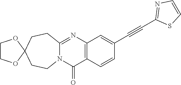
N12C(=NC3=C(C1=O)C=CC(C#CC1=NC=CS1)=C3)CCC1(CC2)OCCO1
